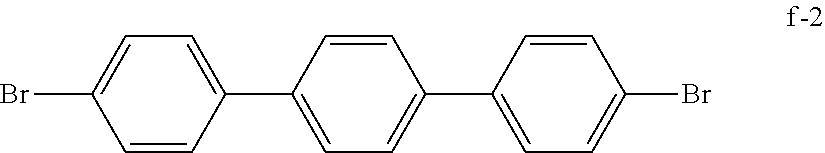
C1=CC(C2=CC=C(C3=CC=C(Br)C=C3)C=C2)=CC=C1Br
